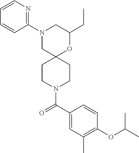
C1(CC)OC2(CN(C3=NC=CC=C3)C1)CCN(C(C1=CC(C)=C(OC(C)C)C=C1)=O)CC2
